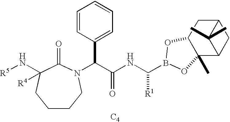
[C4].N([R5])C1([R4])C(=O)N(C(C(NC([R1])B2OC3C(C)(C4CC(C3)C4(C)C)O2)=O)C2=CC=CC=C2)CCCC1
